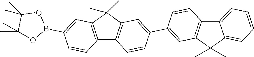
CC1(C)C2=C(C=CC(C3=CC4=C(C=C3)C3=C(C=C(B5OC(C)(C)C(C)(C)O5)C=C3)C4(C)C)=C2)C2=CC=CC=C12
